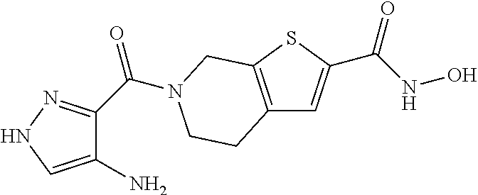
C12=C(SC(C(NO)=O)=C1)CN(C(C1=NNC=C1N)=O)CC2
